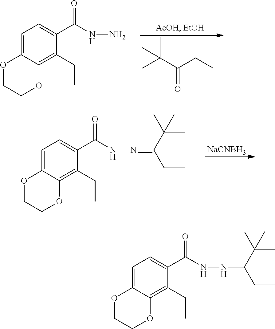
C1=C2C(=C(CC)C(C(=O)NNC(CC)C(C)(C)C)=C1)OCCO2.C1=C2C(=C(CC)C(C(=O)NN)=C1)OCCO2.C(C(CC)=O)(C)(C)C.[NaCNBH3].C1=C2C(=C(CC)C(C(=O)NN=C(CC)C(C)(C)C)=C1)OCCO2
